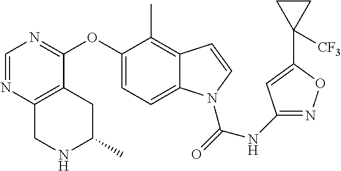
O(C1=CC=C2C(=C1C)C=CN2C(=O)NC1=NOC(C2([CF3])CC2)=C1)C1=NC=NC2=C1CC(C)NC2
